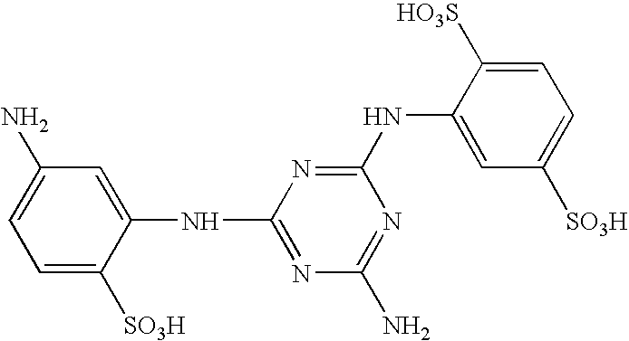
N(C1=NC(NC2=CC(N)=CC=C2[SO3H])=NC(N)=N1)C1=CC([SO3H])=CC=C1[HO3S]
